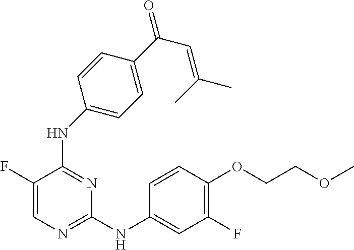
N(C1=NC=C(F)C(NC2=CC=C(C(C=C(C)C)=O)C=C2)=N1)C1=CC(F)=C(OCCOC)C=C1
